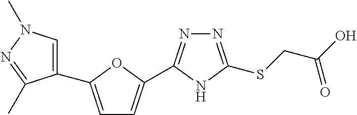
C1=C(C2=CN(C)N=C2C)OC(C2=NN=C(SCC(O)=O)N2)=C1
